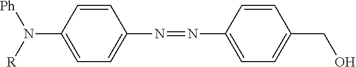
C1=CC(N([R])[Ph])=CC=C1N=NC1=CC=C(CO)C=C1
